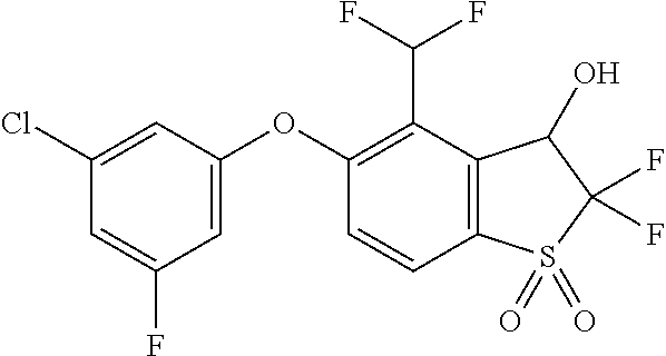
O(C1=CC(F)=CC(Cl)=C1)C1=C(C(F)F)C2=C(C=C1)S(=O)(=O)C(F)(F)C2O
